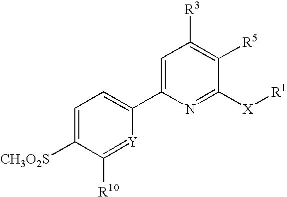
C1=C([CH3O2S])C([R10])=[Y]C(C2=CC([R3])=C([R5])C([X][R1])=N2)=C1
